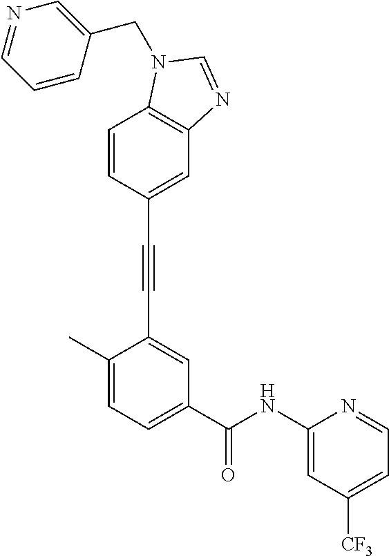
C1=CC2=C(C=C1C#CC1=CC(C(NC3=CC([CF3])=CC=N3)=O)=CC=C1C)N=CN2CC1=CN=CC=C1
